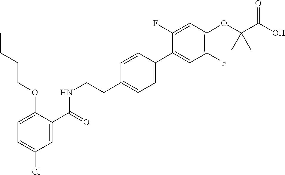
N(CCC1=CC=C(C2=CC(F)=C(OC(C(O)=O)(C)C)C=C2F)C=C1)C(C1=CC(Cl)=CC=C1OCCCC)=O
